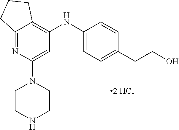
C12=NC(N3CCNCC3)=CC(NC3=CC=C(CCO)C=C3)=C1CCC2
